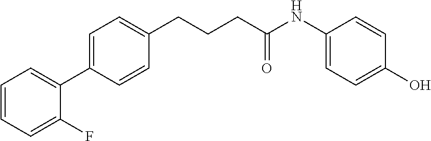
C1=CC=C(F)C(C2=CC=C(CCCC(NC3=CC=C(O)C=C3)=O)C=C2)=C1
